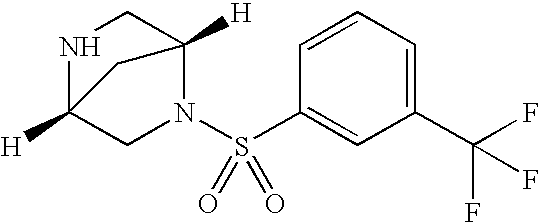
C1=CC(S(=O)(N2C3([H])CNC([H])(C2)C3)=O)=CC(C(F)(F)F)=C1
